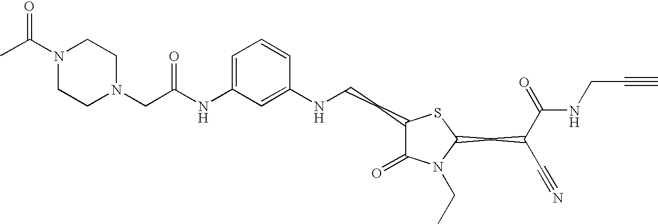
C1(NCCC2C(=O)N(CC)C(CC(C#N)C(=O)NCC#C)S2)=CC(NC(CN2CCN(C(C)=O)CC2)=O)=CC=C1
